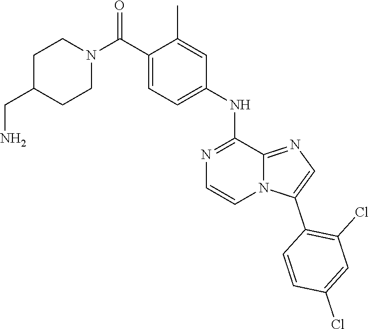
C1(C(N2CCC(CN)CC2)=O)=CC=C(NC2=NC=CN3C2=NC=C3C2=C(Cl)C=C(Cl)C=C2)C=C1C
